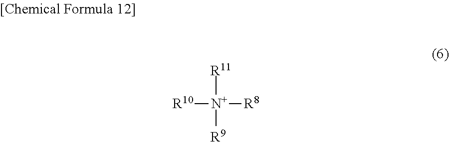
[R10][N+]([R11])([R8])[R9]
